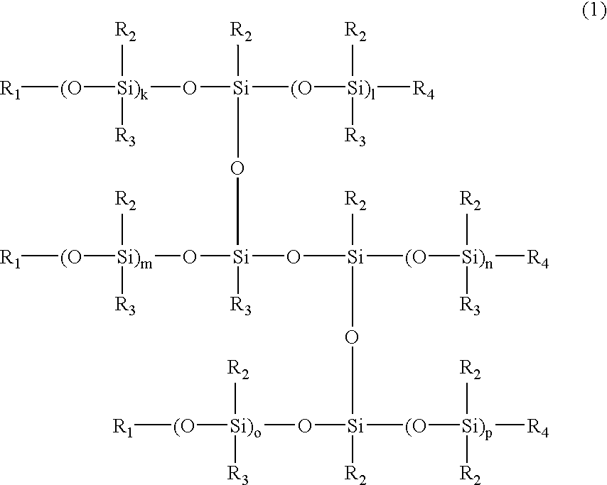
[R1][(O][Si)k](O[Si]([(O][Si)l]([R4])([R2])[R3])([R2])O[Si](O[Si)m]([(O][R1])([R2])[R3])(O[Si]([(O][Si)n]([R4])([R2])[R3])([R2])O[Si]([(O][Si)p]([R4])([R2])[R2])(O[Si)o]([(O][R1])([R2])[R3])[R2])[R3])([R2])[R3]
